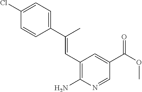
C1(C(C)=CC2=C(N)N=CC(C(OC)=O)=C2)=CC=C(Cl)C=C1
